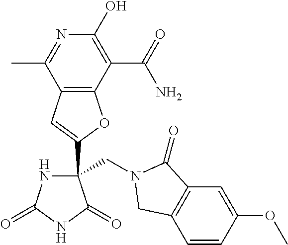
C1(C2(CN3C(=O)C4=C(C=CC(OC)=C4)C3)NC(=O)NC2=O)=CC2=C(O1)C(C(=O)N)=C(O)N=C2C
